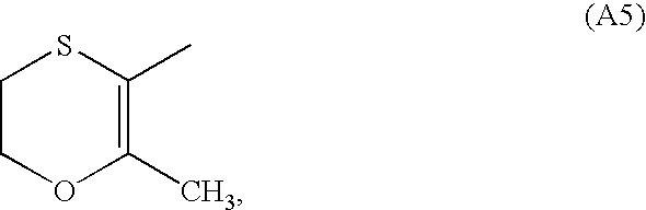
C1COC(C)=C(C)S1
